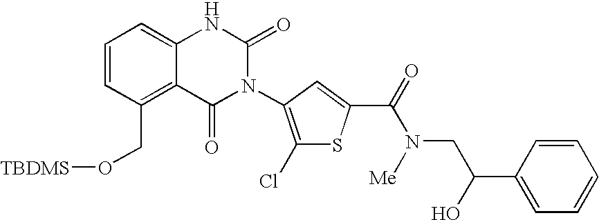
C12=C(CO[TBDMS])C=CC=C1NC(=O)N(C1=C(Cl)SC(C(=O)N(CC(O)C3=CC=CC=C3)[Me])=C1)C2=O
